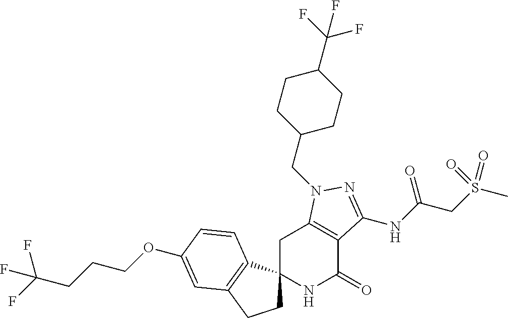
C1C2(C3=C(C1)C=C(OCCCC(F)(F)F)C=C3)NC(=O)C1=C(C2)N(CC2CCC(C(F)(F)F)CC2)N=C1NC(CS(C)(=O)=O)=O
